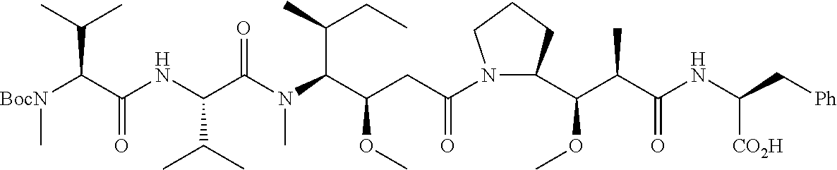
N1(C(CC(C(N(C(C(NC(C([BocN]C)C(C)C)=O)C(C)C)=O)C)C(C)CC)OC)=O)C(C(C(C(NC(C[Ph])[CO2H])=O)C)OC)CCC1
